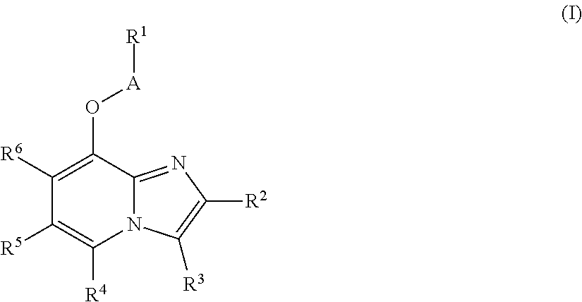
C1([R6])=C(O[A][R1])C2=NC([R2])=C([R3])N2C([R4])=C1[R5]
